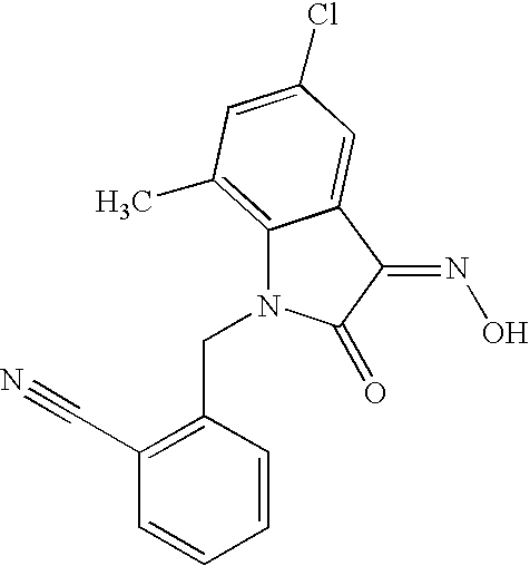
C(N1C2=C(C)C=C(Cl)C=C2C(=NO)C1=O)C1=C(C#N)C=CC=C1
